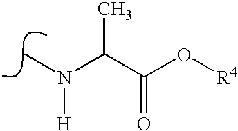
N(C)(C(C(O[R4])=O)C)[H]
